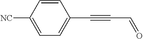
C1=CC([NC])=CC=C1C#CC=O
